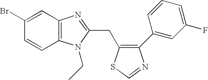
C1=CC2=C(C=C1Br)N=C(CC1=C(C3=CC(F)=CC=C3)N=CS1)N2CC
